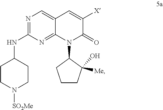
N1([SO2Me])CCC(NC2=NC=C3C(=N2)N(C2CCCC2(O)[Me])C(=O)C([X])=C3)CC1
